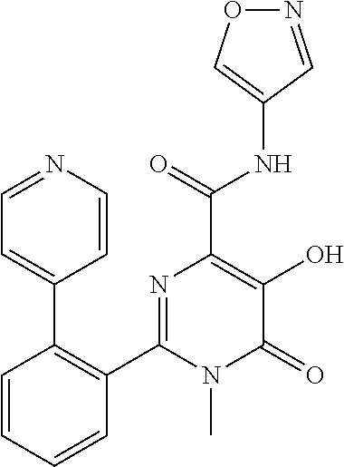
O1N=CC(NC(C2=C(O)C(=O)N(C)C(C3=C(C4=CC=NC=C4)C=CC=C3)=N2)=O)=C1
